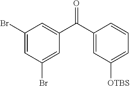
C1(Br)=CC(Br)=CC(C(C2=CC([OTBS])=CC=C2)=O)=C1
